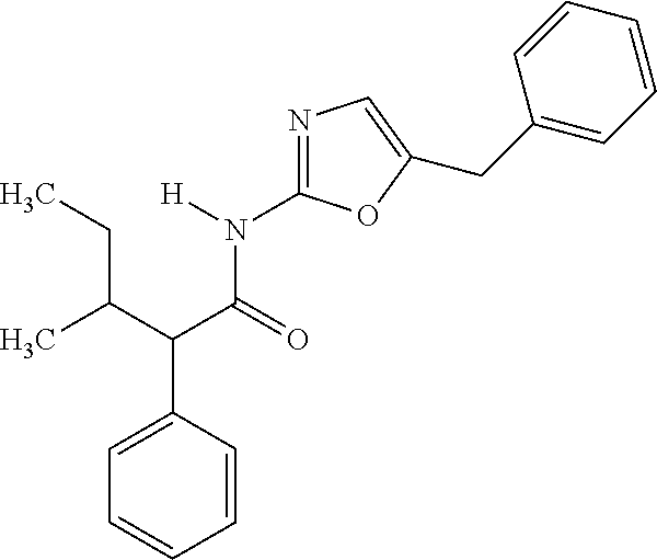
C1=CC(C(C(CC)C)C(N(C2=NC=C(CC3=CC=CC=C3)O2)[H])=O)=CC=C1
